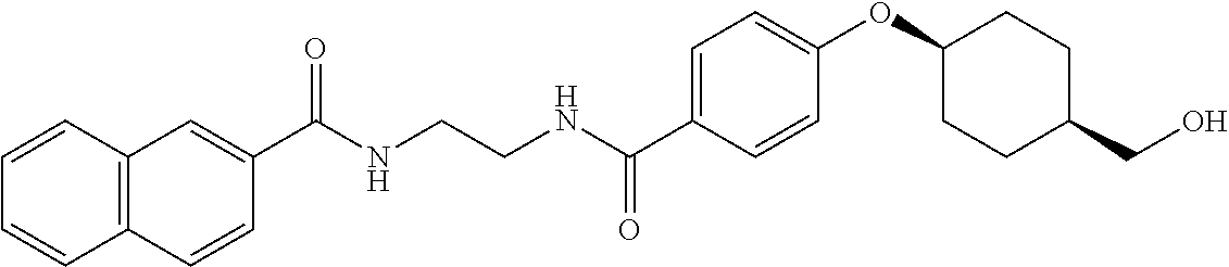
C1(C(NCCNC(C2=CC=C(OC3CCC(CO)CC3)C=C2)=O)=O)=CC2=C(C=C1)C=CC=C2
